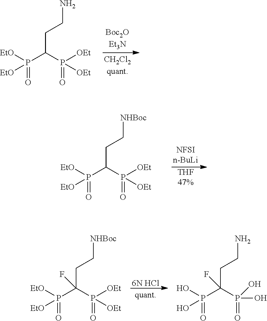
C(C(P(=O)([OEt])[OEt])P(=O)([EtO])[EtO])CN.C(C(P(=O)([OEt])[OEt])(P(=O)([EtO])[EtO])F)C[NHBoc].[6N HCl].C(C(P(=O)(O)O)(P(=O)(O)O)F)CN.C(C(P(=O)([OEt])[OEt])P(=O)([EtO])[EtO])C[NHBoc].[THF47%]
